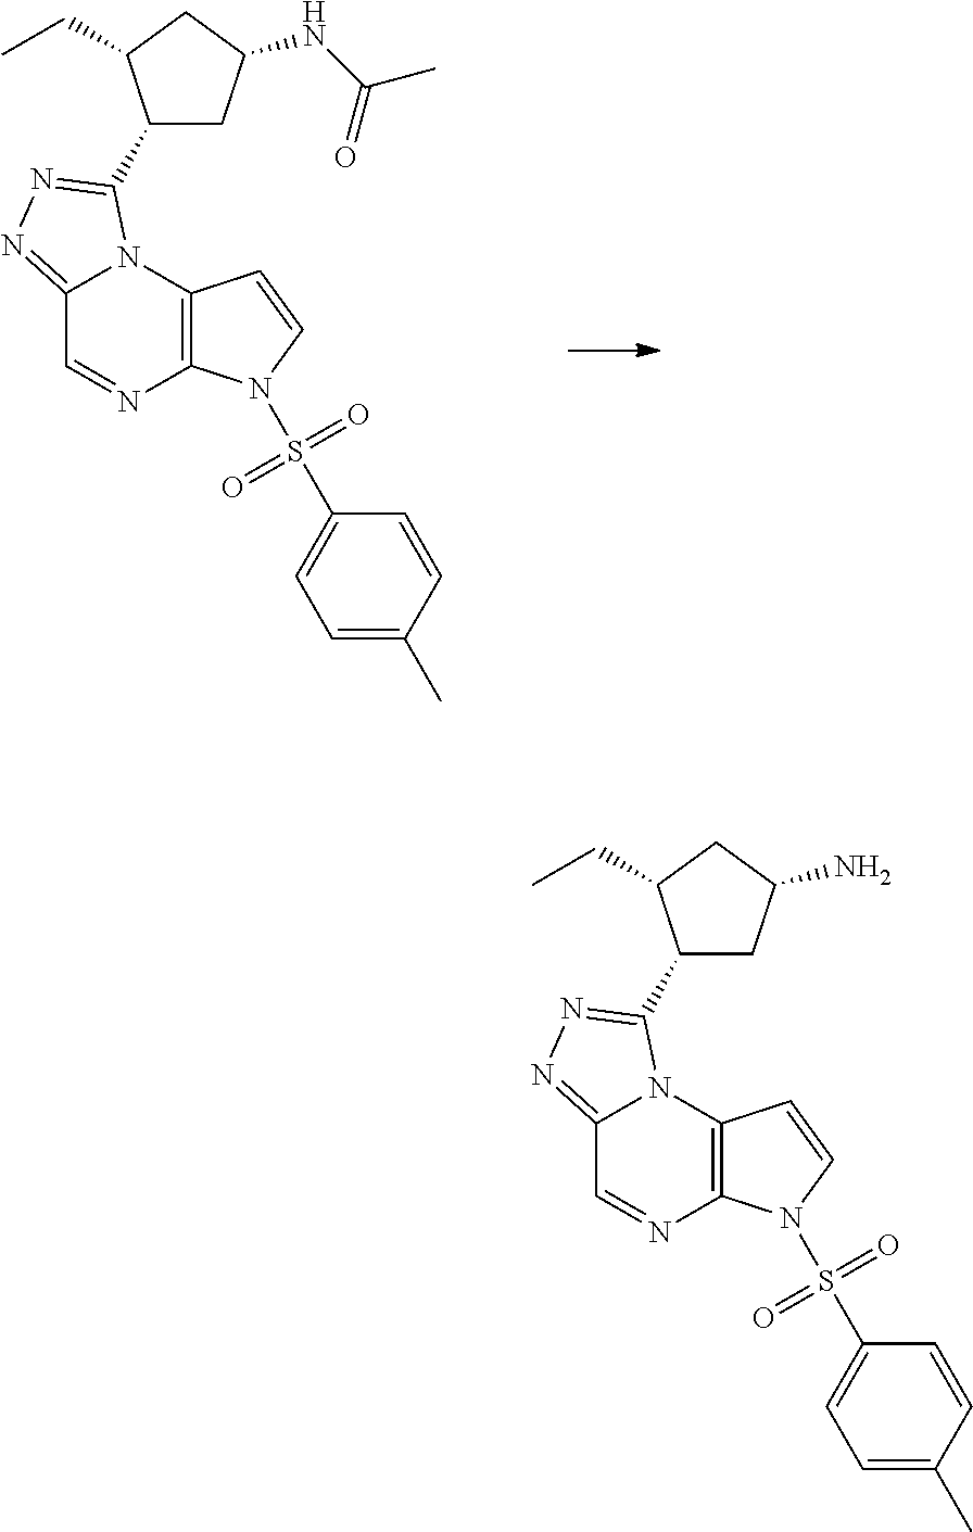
C1(C2=NN=C3C=NC4=C(N32)C=CN4S(C2=CC=C(C)C=C2)(=O)=O)CC(NC(C)=O)CC1CC.C1(C2=NN=C3C=NC4=C(N32)C=CN4S(C2=CC=C(C)C=C2)(=O)=O)CC(N)CC1CC
